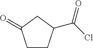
C1CC(C(Cl)=O)CC1=O
